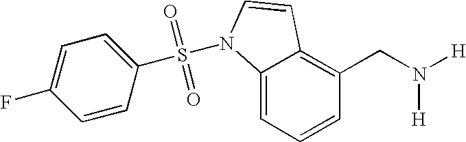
C1=CC=C2C(=C1CN([H])[H])C=CN2S(=O)(=O)C1=CC=C(F)C=C1
